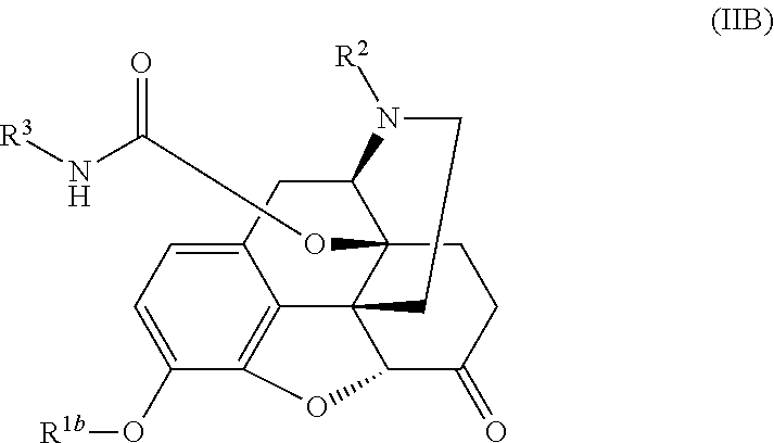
C12=CC=C(O[R1b])C3=C1C14C(OC(N[R3])=O)(C(C2)N([R2])CC1)CCC(=O)C4O3
